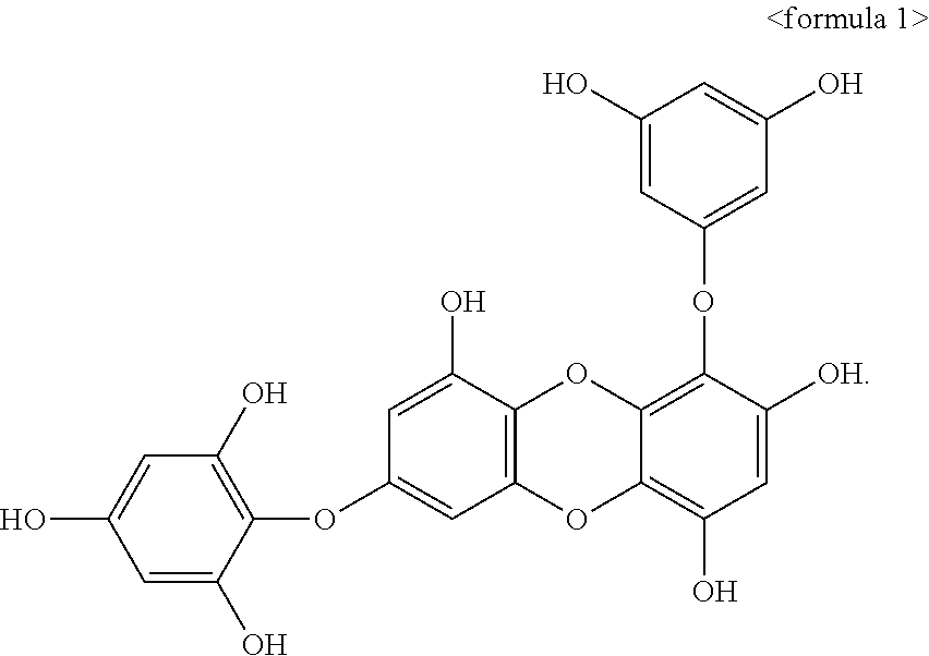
C1(O)=CC(OC2=C3C(=C(O)C=C2[OH])OC2=C(O3)C(O)=CC(OC3=C(O)C=C(O)C=C3O)=C2)=CC(O)=C1
